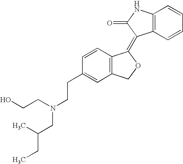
C12=C(C=CC=C1)C(=C1C3=C(CO1)C=C(CCN(CCO)CC(CC)C)C=C3)C(=O)N2
